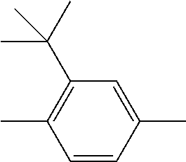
C1=CC(C)=CC(C(C)(C)C)=C1C
